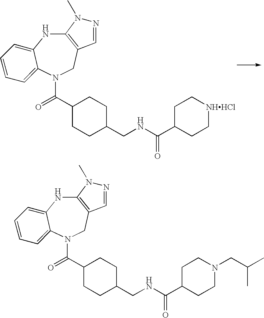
C12=C(CN(C(=O)C3CCC(CNC(C4CC[NHHCl]CC4)=O)CC3)C3=CC=CC=C3N1)C=NN2C.C12=C(CN(C(=O)C3CCC(CNC(C4CCN(CC(C)C)CC4)=O)CC3)C3=CC=CC=C3N1)C=NN2C
